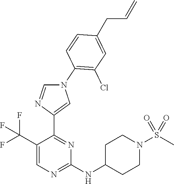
C1C(NC2=NC=C(C(F)(F)F)C(C3=CN(C4=C(Cl)C=C(CC=C)C=C4)C=N3)=N2)CCN(S(C)(=O)=O)C1
